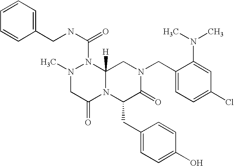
C1=CC=CC(CNC(N2N(C)CC(=O)N3C2([H])CN(CC2=CC=C(Cl)C=C2N(C)C)C(=O)C3CC2=CC=C(O)C=C2)=O)=C1
